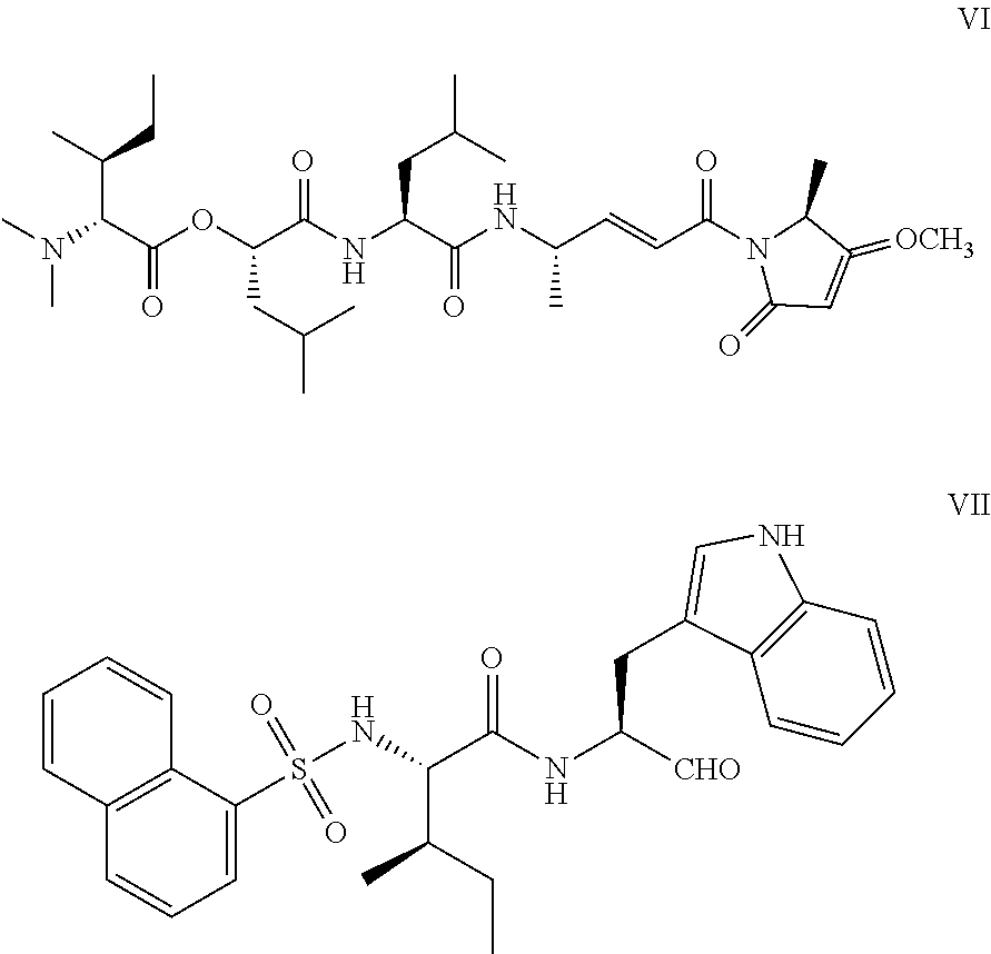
CN(C(C(OC(C(NC(C(NC(C=CC(N1C(=O)C=C(=[OCH3])C1C)=O)C)=O)CC(C)C)=O)CC(C)C)=O)C(C)CC)C.C1=C(S(NC(C(NC([CHO])CC2=CNC3=C2C=CC=C3)=O)C(C)CC)(=O)=O)C2=C(C=C1)C=CC=C2
